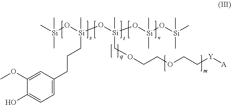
C1(OC)=CC(CCC[Si](O[Si](O[Si](O[Si](C)(C)C)(C)C)(COCCOCC[Y][A])C)(O[Si](C)(C)C)C)=CC=C1O
